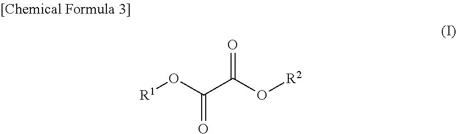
[R1]OC(C(O[R2])=O)=O
